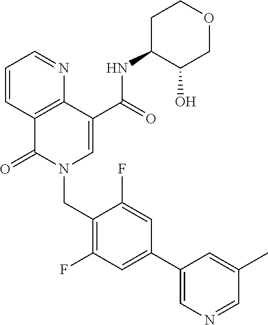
C1=CC2=C(N=C1)C(C(=O)NC1C(O)COCC1)=CN(CC1=C(F)C=C(C3=CN=CC(C)=C3)C=C1F)C2=O
